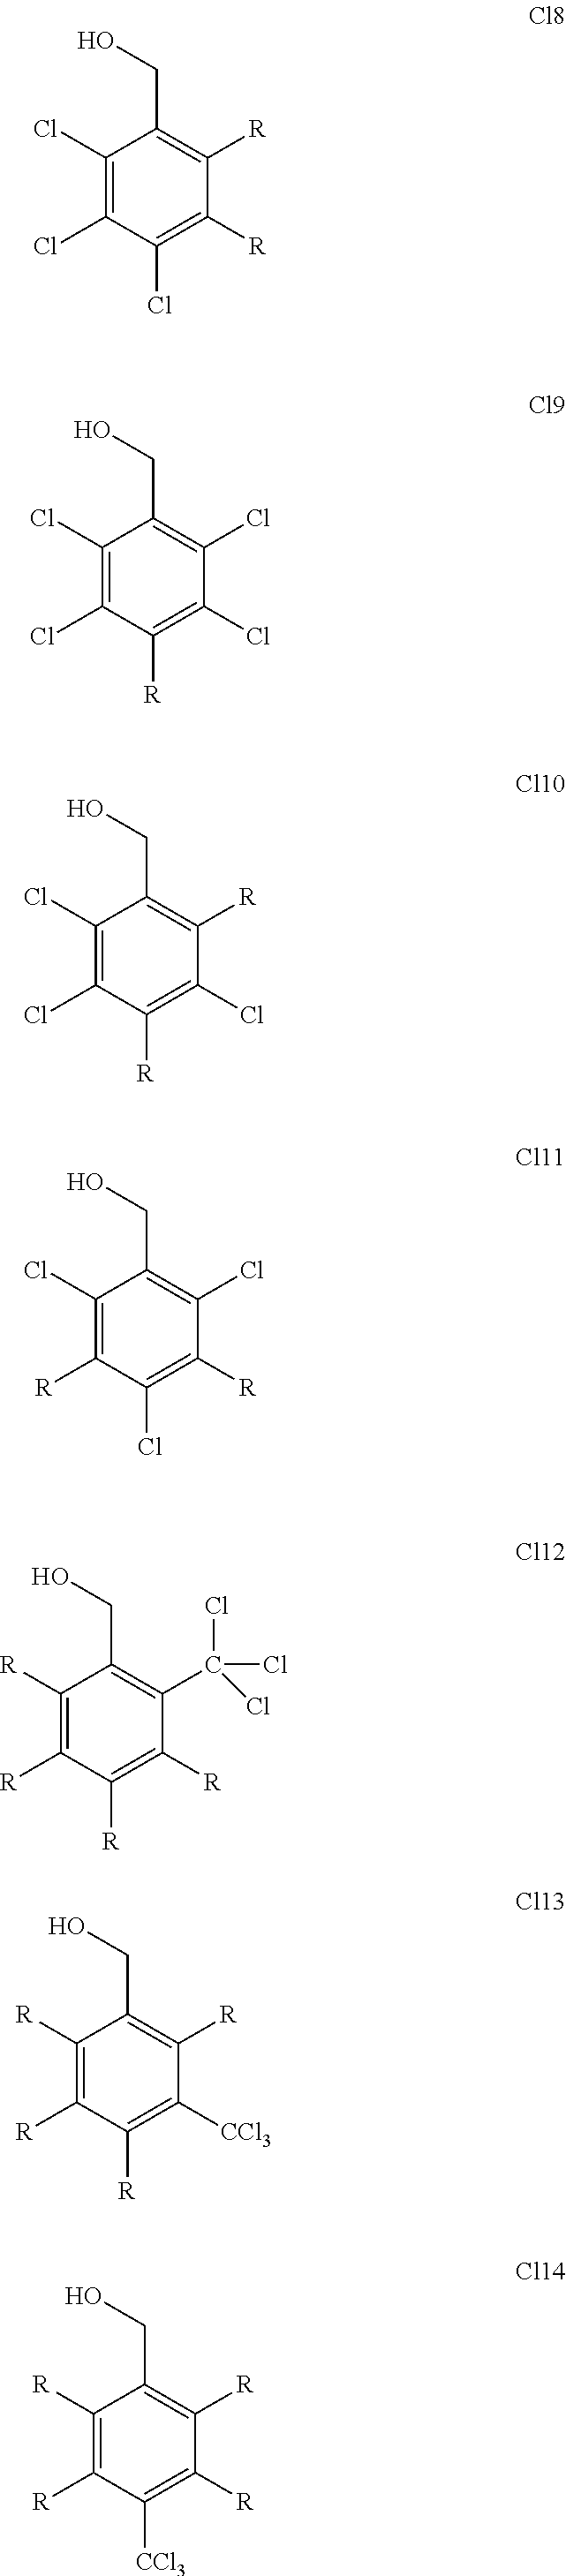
C1(Cl)=C(Cl)C(Cl)=C([R])C([R])=C1CO.C1(Cl)=C(Cl)C([R])=C(Cl)C(Cl)=C1CO.C1(Cl)=C(Cl)C([R])=C(Cl)C([R])=C1CO.C1(Cl)=C([R])C(Cl)=C([R])C(Cl)=C1CO.C1([R])=C([R])C([R])=C([R])C(C(Cl)(Cl)Cl)=C1CO.C1([R])=C([R])C([R])=C([CCl3])C([R])=C1CO.C1([R])=C([R])C([CCl3])=C([R])C([R])=C1CO
